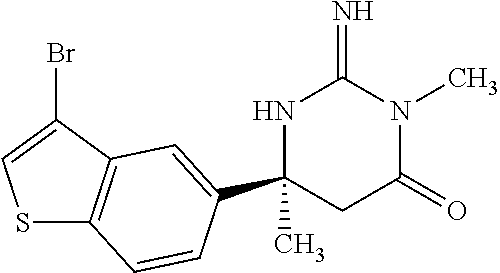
N1C(C)(C2=CC3=C(SC=C3Br)C=C2)CC(=O)N(C)C1=N
